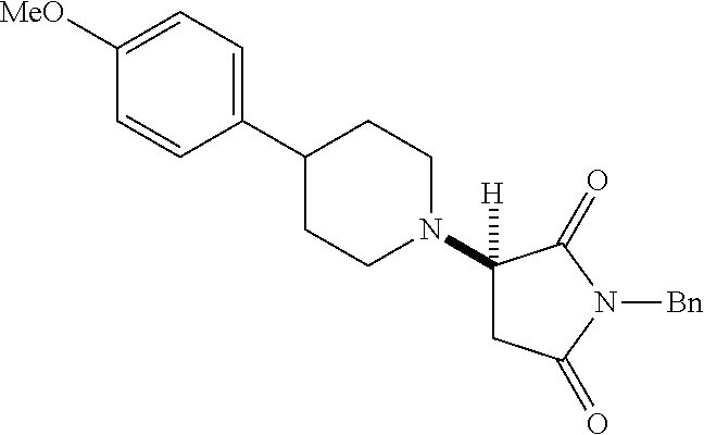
C1(N2CCC(C3=CC=C([MeO])C=C3)CC2)([H])CC(=O)N([Bn])C1=O
